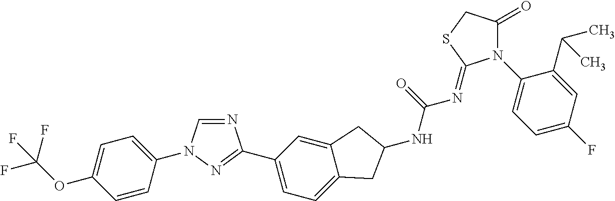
C1=CC(N2C=NC(C3=CC=C4C(=C3)CC(NC(=O)N=C3N(C5=CC=C(F)C=C5C(C)C)C(=O)CS3)C4)=N2)=CC=C1OC(F)(F)F
